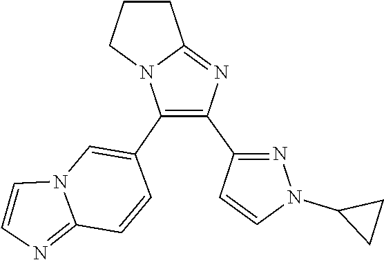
C1(N2N=C(C3=C(C4=CN5C(=NC=C5)C=C4)N4C(=N3)CCC4)C=C2)CC1
